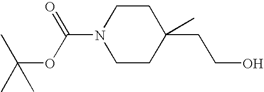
C1CN(C(=O)OC(C)(C)C)CCC1(CCO)C
